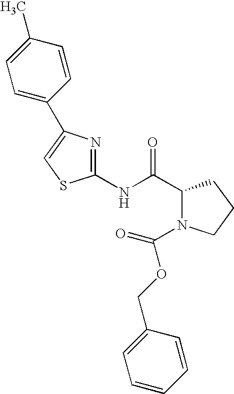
C1(NC(C2N(C(OCC3=CC=CC=C3)=O)CCC2)=O)=NC(C2=CC=C(C)C=C2)=CS1
